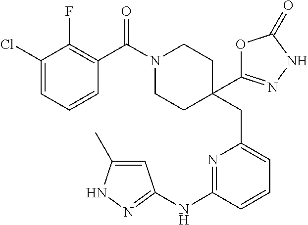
N1(C(C2=C(F)C(Cl)=CC=C2)=O)CCC(CC2=CC=CC(NC3=NNC(C)=C3)=N2)(C2=NNC(=O)O2)CC1
